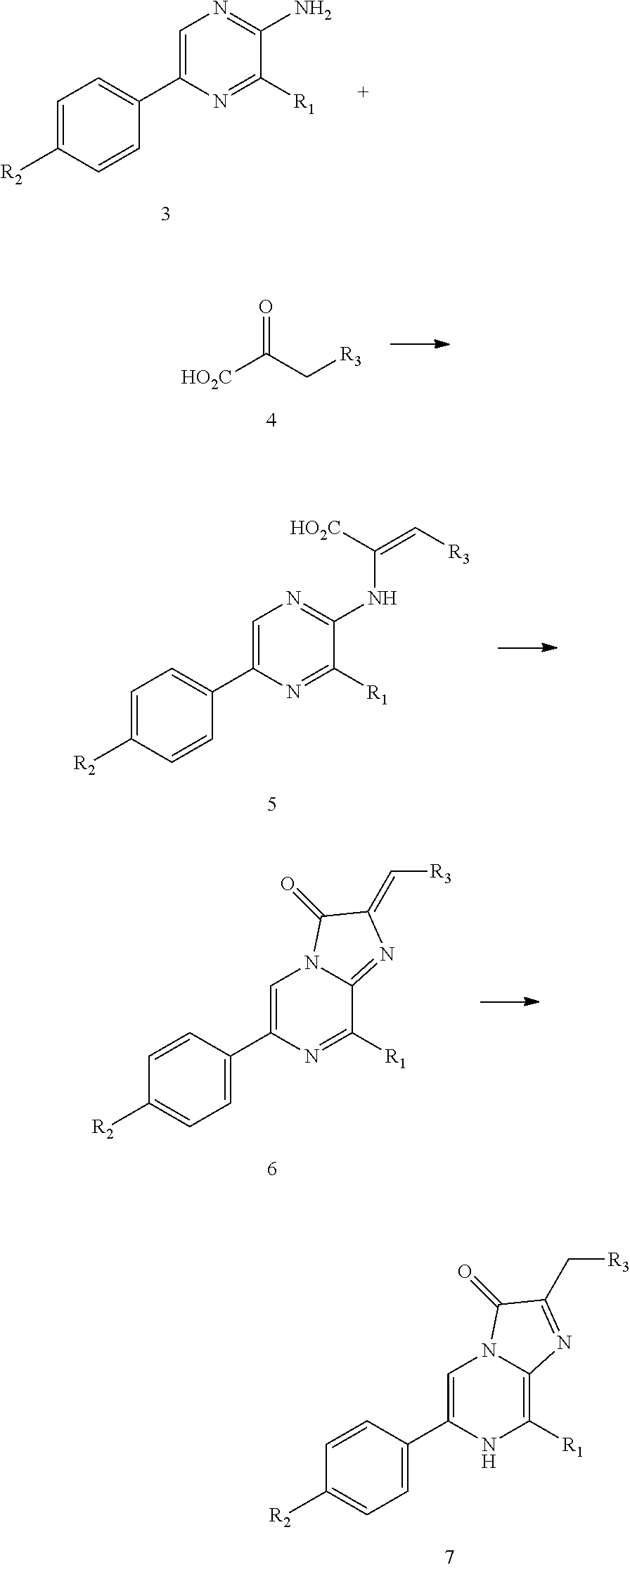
C1=C([R2])C=CC(C2=CN=C(N)C([R1])=N2)=C1.C1([R2])=CC=C(C2=CN3C(=C([R1])N2)N=C(C[R3])C3=O)C=C1.[HO2C]C(C[R3])=O.C1=C([R2])C=CC(C2=CN=C(NC(=C[R3])[HO2C])C([R1])=N2)=C1.C1([R2])=CC=C(C2=CN3C(=NC(=C[R3])C3=O)C([R1])=N2)C=C1
